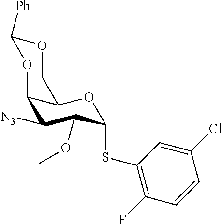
C12C([N3])C(OC)C(SC3=C(F)C=CC(Cl)=C3)OC1COC([Ph])O2
